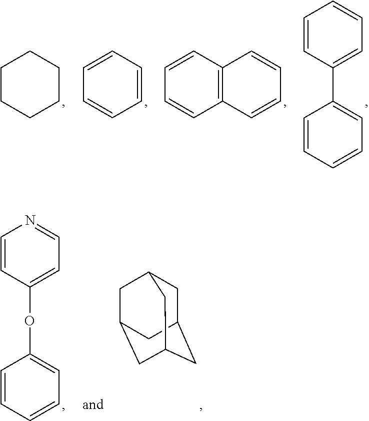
C1CCCCC1.C1=CC=CC=C1.C12=C(C=CC=C1)C=CC=C2.C1=CC=CC=C1C1=CC=CC=C1.C1=CC=CC=C1OC1=CC=NC=C1.C1C2CC3CC(CC1C3)C2
